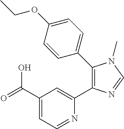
C1(C(=O)O)=CC=NC(C2=C(C3=CC=C(OCC)C=C3)N(C)C=N2)=C1
